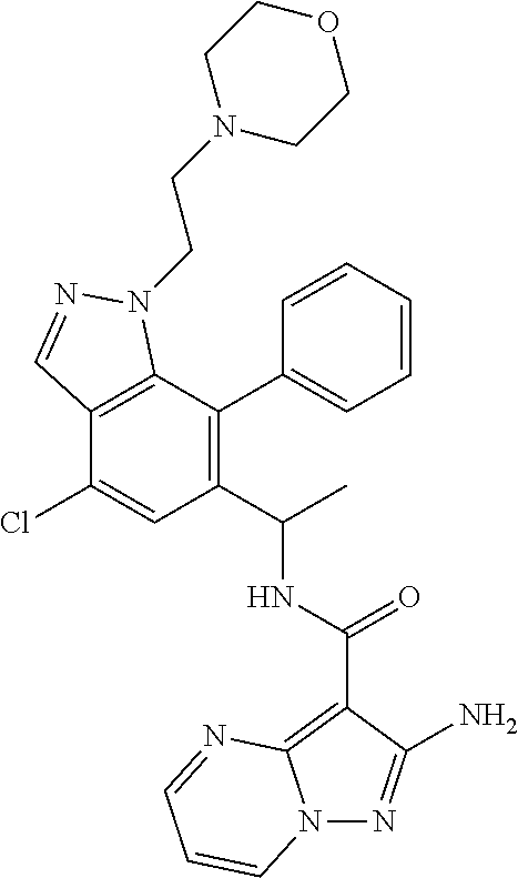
C1=CC=CC(C2=C(C(C)NC(=O)C3=C4N(N=C3N)C=CC=N4)C=C(Cl)C3=C2N(CCN2CCOCC2)N=C3)=C1
